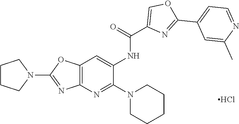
C1(N2CCCC2)=NC2=C(O1)C=C(NC(C1=COC(C3=CC=NC(C)=C3)=N1)=O)C(N1CCCCC1)=N2.Cl
